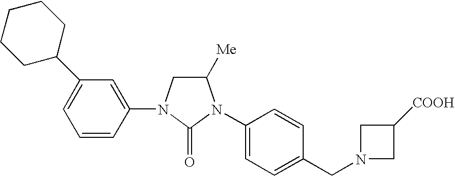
C1N(C2=CC(C3CCCCC3)=CC=C2)C(=O)N(C2=CC=C(CN3CC([COOH])C3)C=C2)C1[Me]
